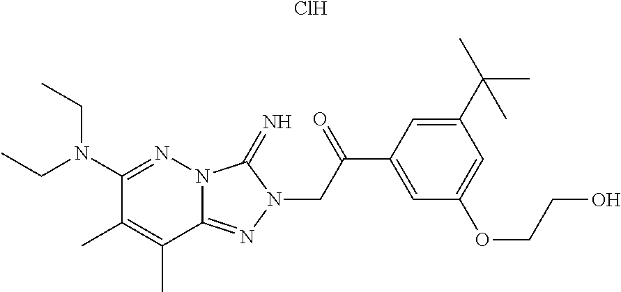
Cl.C1(N(CC)CC)=NN2C(=NN(CC(C3=CC(OCCO)=CC(C(C)(C)C)=C3)=O)C2=N)C(C)=C1C
